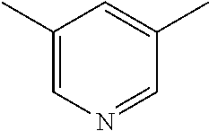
C1(C)=CN=CC(C)=C1
